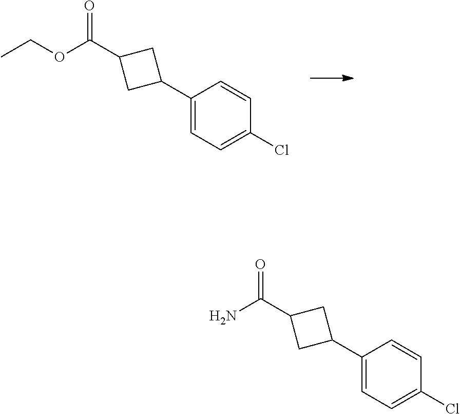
C1(C2CC(C(OCC)=O)C2)=CC=C(Cl)C=C1.C1(C2CC(C(N)=O)C2)=CC=C(Cl)C=C1
